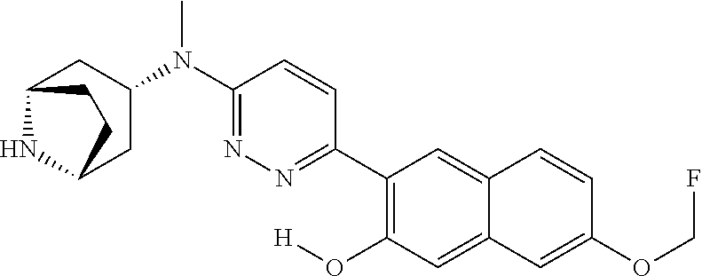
C12NC(CC(N(C3=NN=C(C4=C(O[H])C=C5C(=C4)C=CC(OCF)=C5)C=C3)C)C1)CC2
